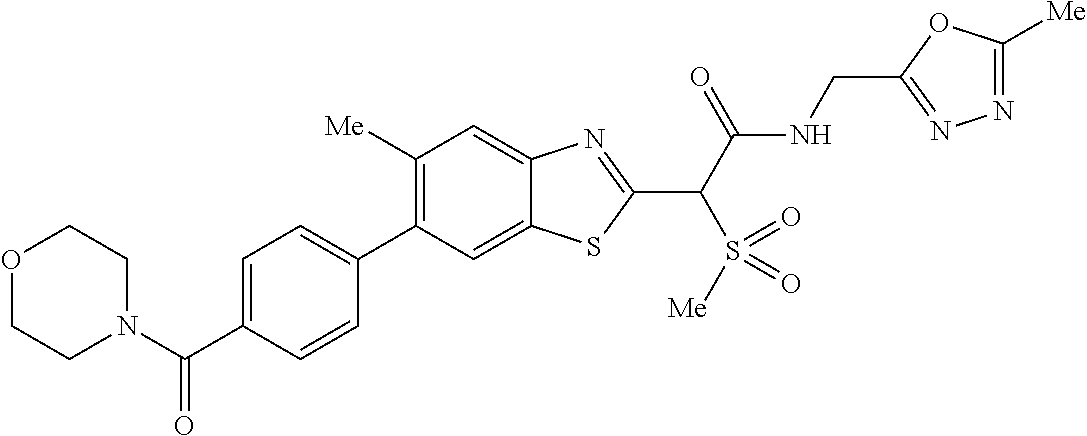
C1(C2=CC=C(C(N3CCOCC3)=O)C=C2)=C([Me])C=C2C(=C1)SC(C(C(NCC1=NN=C([Me])O1)=O)S(=O)([Me])=O)=N2
